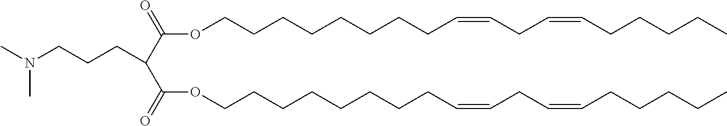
C(CCCCCCC=CCC=CCCCCC)COC(=O)C(C(OCCCCCCCCC=CCC=CCCCCC)=O)CCCN(C)C
